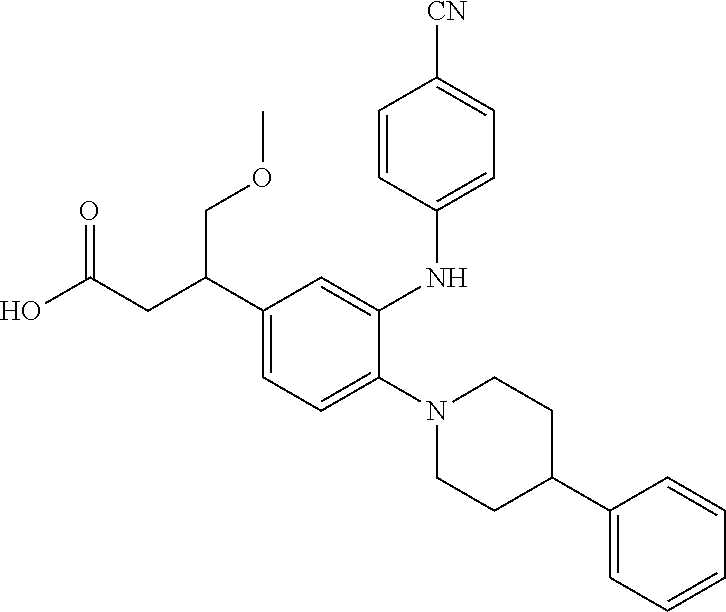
N1(C2=CC=C(C(CC(O)=O)COC)C=C2NC2=CC=C([CN])C=C2)CCC(C2=CC=CC=C2)CC1
